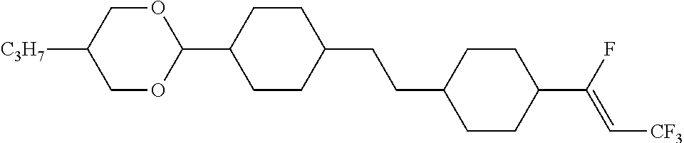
C1OC(C2CCC(CCC3CCC(C(F)=C[CF3])CC3)CC2)OCC1[C3H7]
